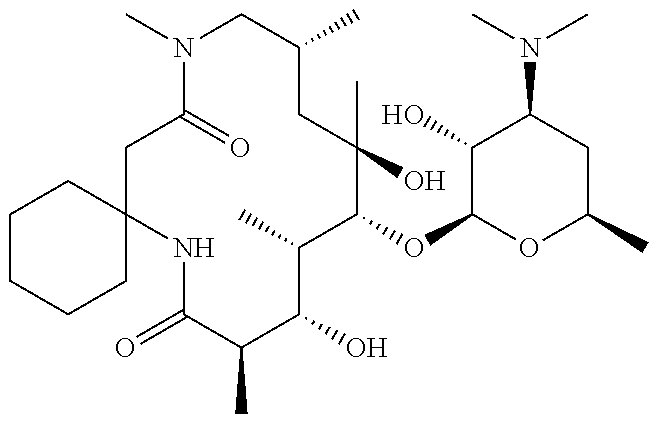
C1CCCC2(C1)CC(=O)N(C)CC(C)CC(O)(C)C(OC1OC(C)CC(N(C)C)C1O)C(C)C(O)C(C)C(=O)N2
